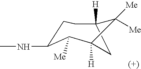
C1C(NC)C([Me])C2([H])CC([H])(C1)C2([Me])[Me]
